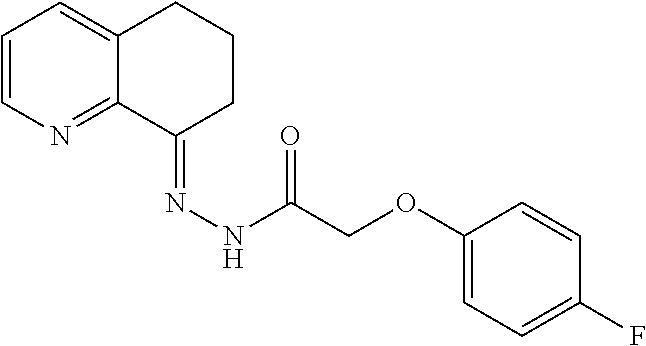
C1=CN=C2C(=C1)CCCC2=NNC(COC1=CC=C(F)C=C1)=O
